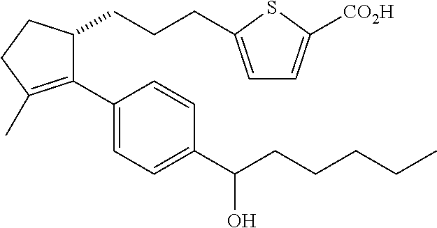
C1(C2=CC=C(C(CCCCC)O)C=C2)=C(C)CCC1CCCC1=CC=C([CO2H])S1
